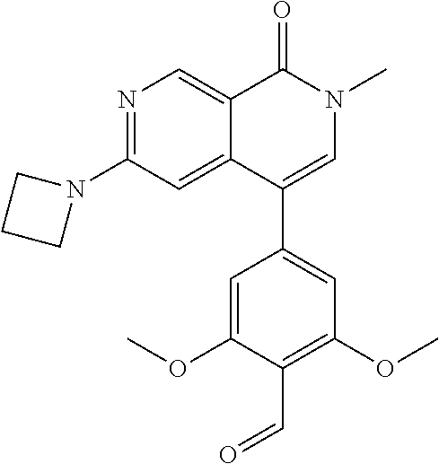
C1(N2CCC2)=NC=C2C(=C1)C(C1=CC(OC)=C(C=O)C(OC)=C1)=CN(C)C2=O
